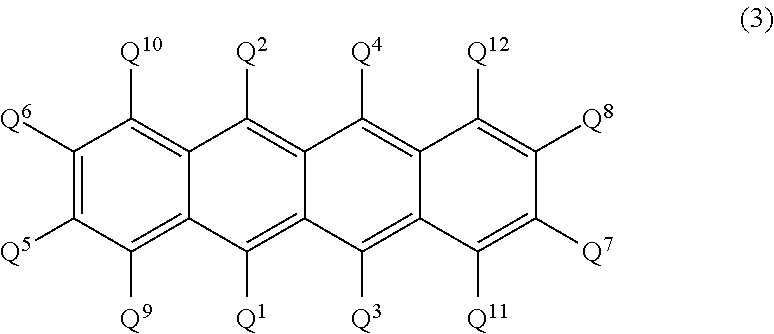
C1([Q6])=C([Q5])C([Q9])=C2C(=C1[Q10])C([Q2])=C1C(=C2[Q1])C([Q3])=C2C(=C1[Q4])C([Q12])=C([Q8])C([Q7])=C2[Q11]
